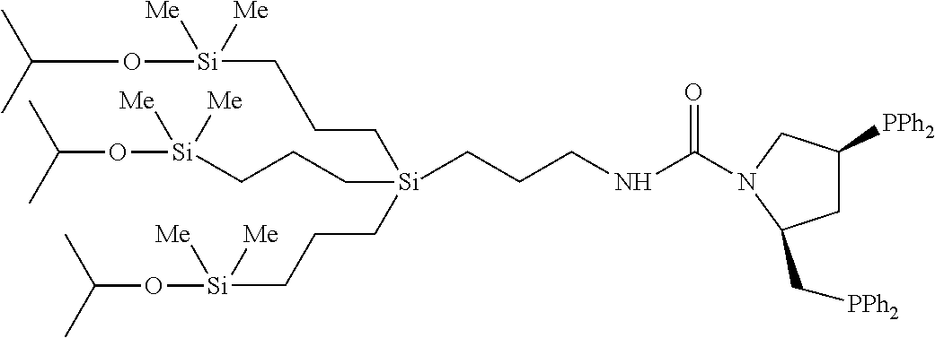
C(C[Si](CCC[Si](OC(C)C)([Me])[Me])(CCCNC(=O)N1CC([PPh2])CC1C[PPh2])CCC[Si]([Me])(OC(C)C)[Me])C[Si](OC(C)C)([Me])[Me]
